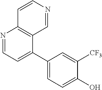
C1=NC2=C(C(C3=CC=C(O)C([CF3])=C3)=C1)C=NC=C2
